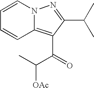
C1=CC2=C(C(=O)C(C)[OAc])C(C(C)C)=NN2C=C1
